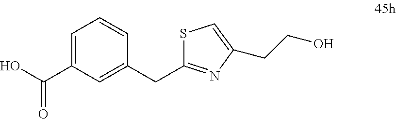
C1=C(C(O)=O)C=C(CC2=NC(CCO)=CS2)C=C1
